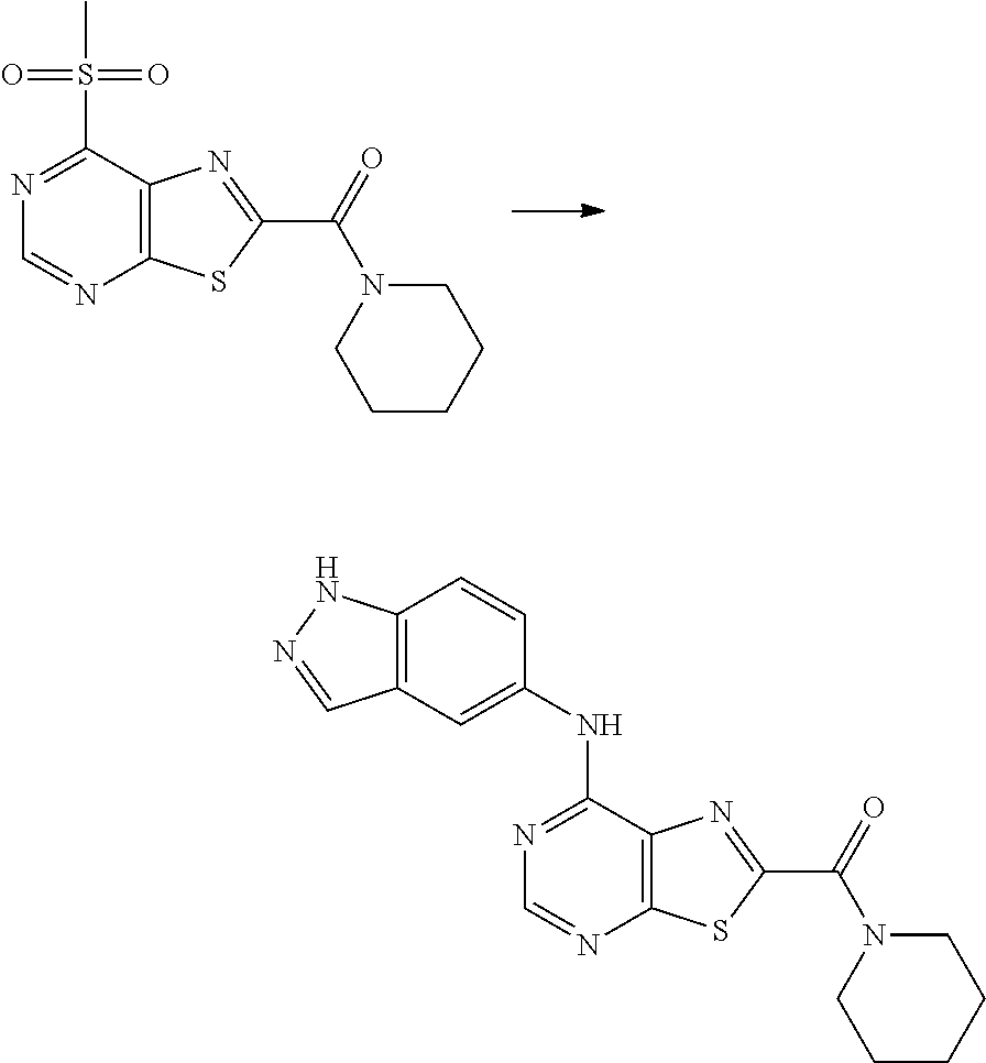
C12=C(C(S(=O)(=O)C)=NC=N1)N=C(C(=O)N1CCCCC1)S2.C12=C(C(NC3=CC4=C(C=C3)NN=C4)=NC=N1)N=C(C(=O)N1CCCCC1)S2
